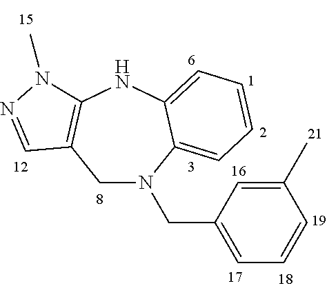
C1C2=C(NC3=CC=CC=C3N1CC1=CC=CC(C)=C1)N(C)N=C2
